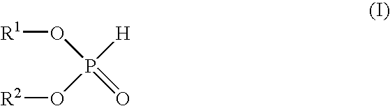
O(P([H])(O[R2])=O)[R1]
